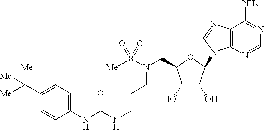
N(S([Me])(=O)=O)(CC1OC(N2C3=C(C(N)=NC=N3)N=C2)C(O)C1O)CCCNC(NC1=CC=C(C([Me])([Me])[Me])C=C1)=O
